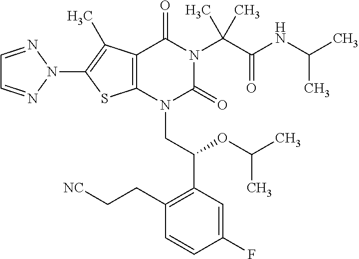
C1=NN(C2=C(C)C3=C(S2)N(CC(C2=C(CC[NC])C=CC(F)=C2)OC(C)C)C(=O)N(C(C(=O)NC(C)C)(C)C)C3=O)N=C1
